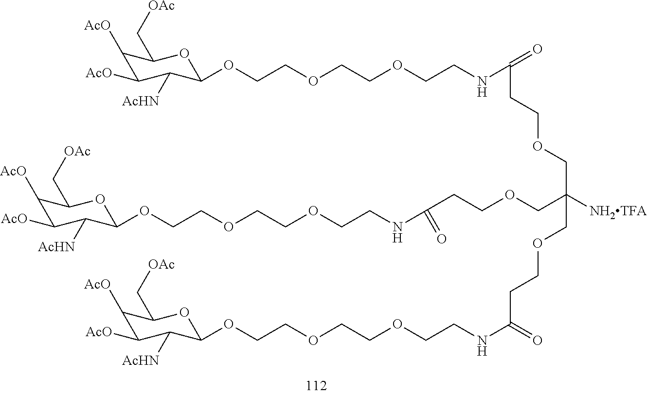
C1([AcO])C([AcO])C([AcHN])C(OCCOCCOCCNC(=O)CCOCC([NH2TFA])(COCCC(NCCOCCOCCOC2C([AcHN])C([AcO])C([AcO])C(C[OAc])O2)=O)COCCC(=O)NCCOCCOCCOC2C([AcHN])C([AcO])C([AcO])C(C[OAc])O2)OC1C[OAc]
